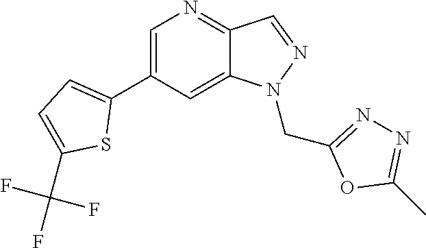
C1(C2=CC=C(C(F)(F)F)S2)=CN=C2C(=C1)N(CC1=NN=C(C)O1)N=C2
